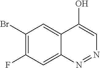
N1=NC=C(O)C2=CC(Br)=C(F)C=C12
